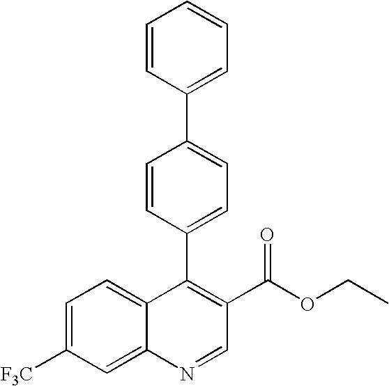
C1=C([F3C])C=C2C(=C1)C(C1=CC=C(C3=CC=CC=C3)C=C1)=C(C(OCC)=O)C=N2
